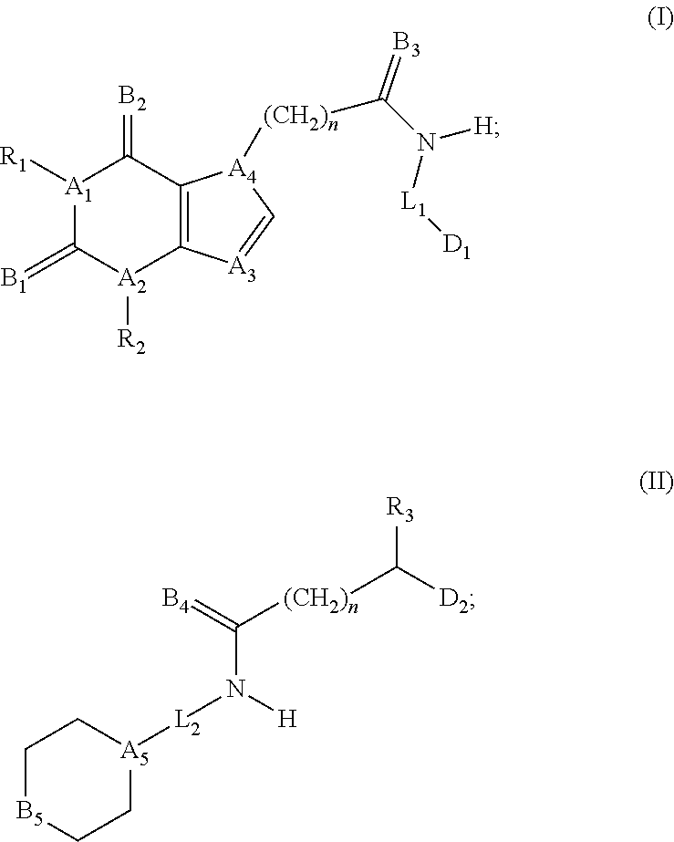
[A1]1([R1])C(=[B1])[A2]([R2])C2=C(C1=[B2])[A4]([(CH2)n]C(N([H])[L1][D1])=[B3])C=[A3]2.C1[B5]CC[A5]([L2]N(C([(CH2)n]C([R3])[D2])=[B4])[H])C1
